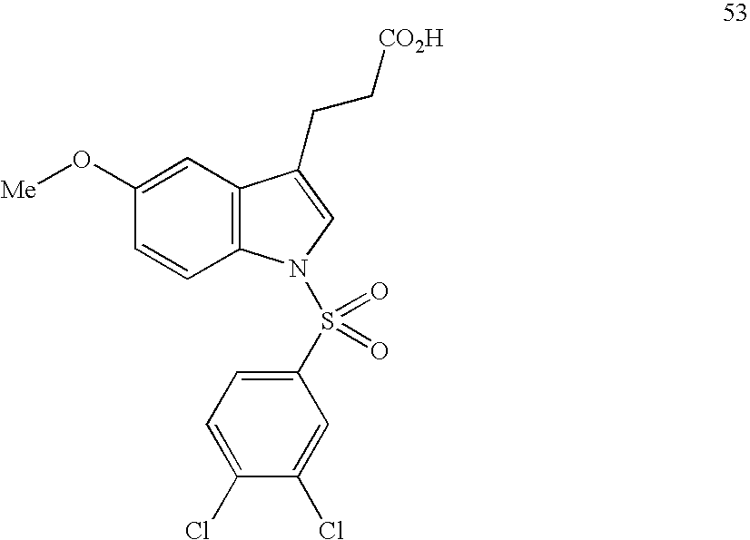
C1=C(O[Me])C=CC2=C1C(CC[CO2H])=CN2S(=O)(=O)C1=CC=C(Cl)C(Cl)=C1
